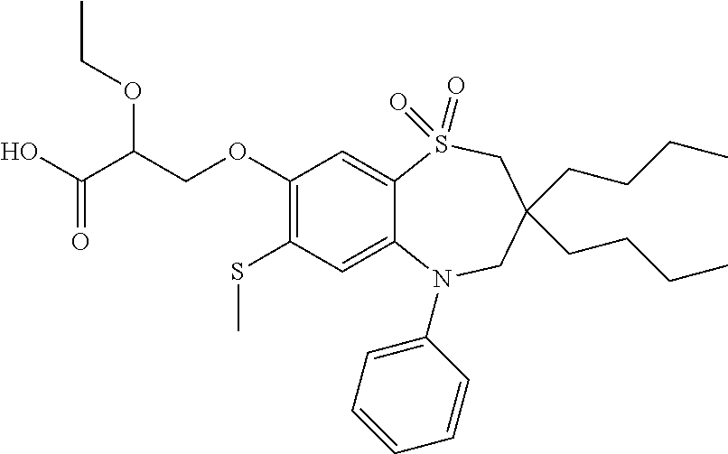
C1=CC=CC(N2C3=CC(SC)=C(OCC(C(O)=O)OCC)C=C3S(=O)(=O)CC(CCCC)(CCCC)C2)=C1
